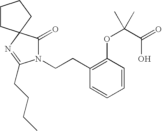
N1(CCC2=C(OC(C(=O)O)(C)C)C=CC=C2)C(=O)C2(N=C1CCCC)CCCC2
